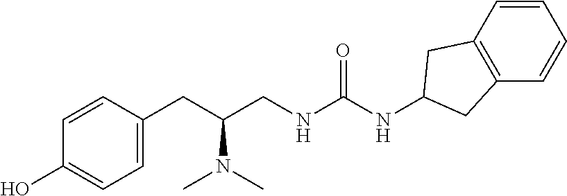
C1=CC(CC(CNC(NC2CC3=C(C=CC=C3)C2)=O)N(C)C)=CC=C1O
